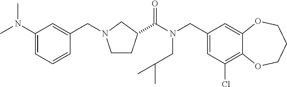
C1(CN(C(=O)C2CCN(CC3=CC(N(C)C)=CC=C3)C2)CC(C)C)=CC(Cl)=C2C(=C1)OCCCO2
